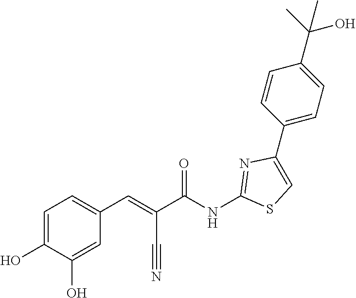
C1(C2=CC=C(C(O)(C)C)C=C2)=CSC(NC(C(C#N)=CC2=CC=C(O)C(O)=C2)=O)=N1
